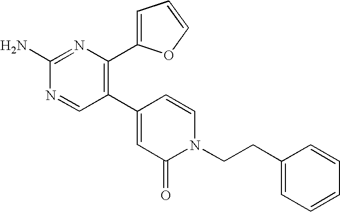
C1(N)=NC(C2=CC=CO2)=C(C2=CC(=O)N(CCC3=CC=CC=C3)C=C2)C=N1
